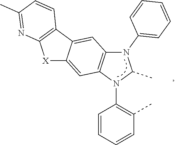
C1=CC=CC(C)=C1N1C(C)N(C2=CC=CC=C2)C2=C1C=C1C(=C2)C2=C([X]1)N=C(C)C=C2
